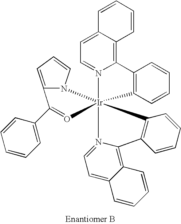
C12=C3N(=CC=C1C=CC=C2)[Ir]12(N4=CC=C5C(=C4C4=C1C=CC=C4)C=CC=C5)(C1=C3C=CC=C1)N1C(=CC=C1)C(C1=CC=CC=C1)=O2
